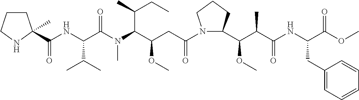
C(NC(C(N(C(C(CC(N1C(C(OC)C(C)C(=O)NC(CC2=CC=CC=C2)C(=O)OC)CCC1)=O)OC)C(C)CC)C)=O)C(C)C)(=O)C1(C)CCCN1
